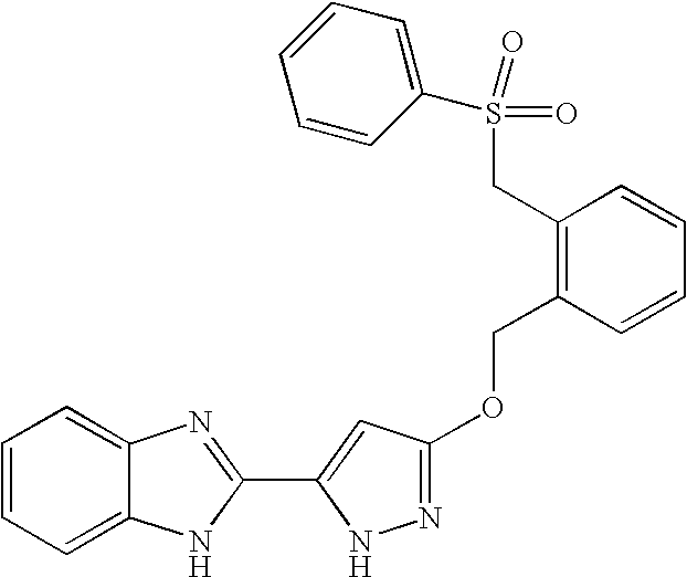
C1=CC=C2C(=C1)N=C(C1=CC(OCC3=C(CS(C4=CC=CC=C4)(=O)=O)C=CC=C3)=NN1)N2
